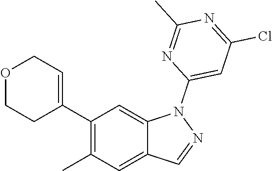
C1(C2=CCOCC2)=C(C)C=C2C(=C1)N(C1=CC(Cl)=NC(C)=N1)N=C2
